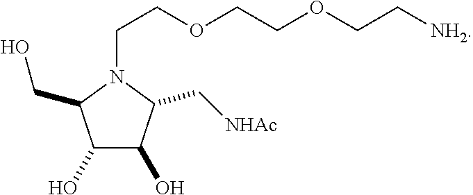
C1(O)C(O)C(C[NHAc])N(CCOCCOCC[NH2])C1CO
